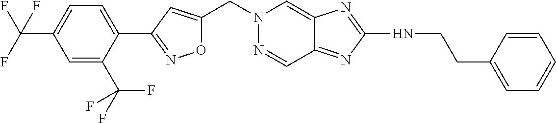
C(N1N=CC2=NC(NCCC3=CC=CC=C3)=NC2=C1)C1=CC(C2=CC=C(C(F)(F)F)C=C2C(F)(F)F)=NO1
